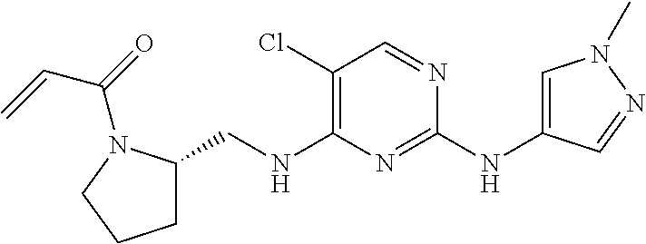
C1(Cl)=C(NCC2CCCN2C(=O)C=C)N=C(NC2=CN(C)N=C2)N=C1
